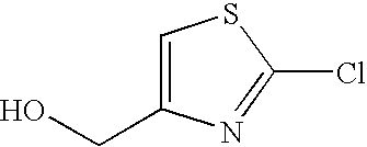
C1=C(CO)N=C(Cl)S1
